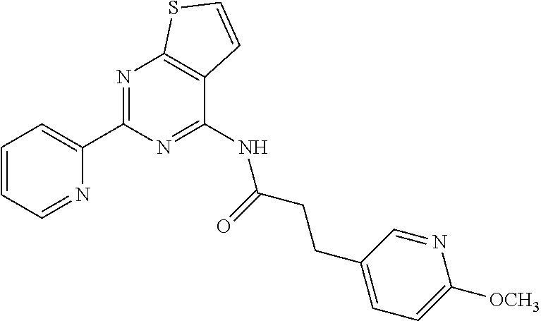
C1(C2=CC=CC=N2)=NC2=C(C(NC(=O)CCC3=CC=C([OCH3])N=C3)=N1)C=CS2
